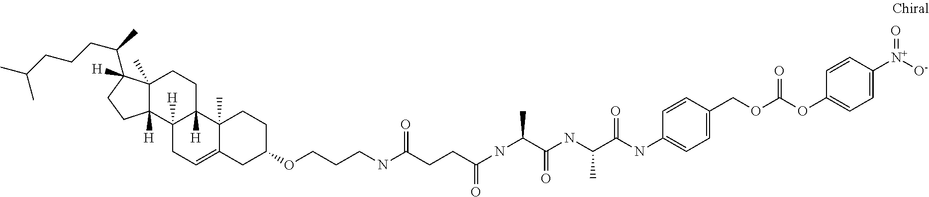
C12(C)C([H])(C3([H])C([H])(CC1)C1(C)C(=CC3)CC(OCCCNC(CCC(NC(C)C(NC(C(NC3=CC=C(COC(OC4=CC=C([N+]([O-])=O)C=C4)=O)C=C3)=O)C)=O)=O)=O)CC1)CCC2(C(C)CCCC(C)C)[H]
